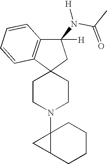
N1(C23C(CCCC2)C3)CCC2(CC1)CC(N(C(C)=O)[H])([H])C1=C2C=CC=C1
